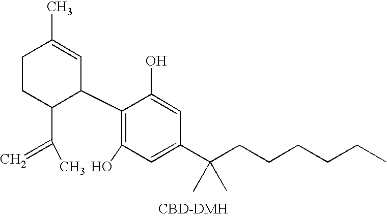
C1CC(C(C)=C)C(C2=C(O)C=C(C(CCCCCC)(C)C)C=C2O)C=C1C
